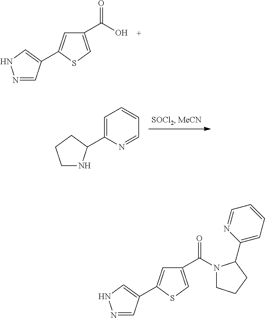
C1(C(O)=O)=CSC(C2=CNN=C2)=C1.C1NC(C2=CC=CC=N2)CC1.C1(C(=O)N2CCCC2C2=CC=CC=N2)=CSC(C2=CNN=C2)=C1
